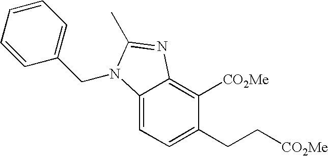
C12=CC=C(CC[CO2Me])C([CO2Me])=C1N=C(C)N2CC1=CC=CC=C1
